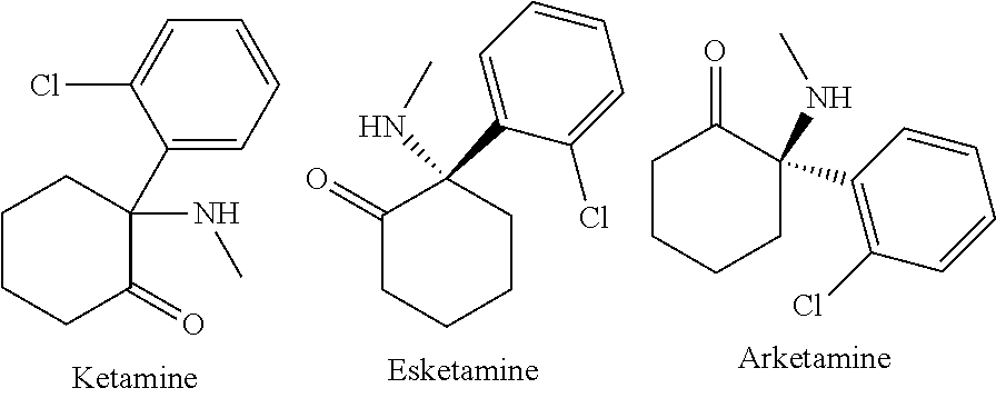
C1=C(Cl)C(C2(NC)CCCCC2=O)=CC=C1.C1(=O)CCCCC1(NC)C1=CC=CC=C1Cl.C1CCCC(NC)(C2=C(Cl)C=CC=C2)C1=O
